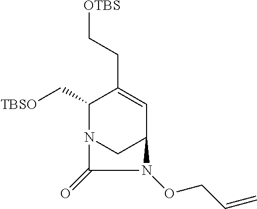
[TBSO]CC1N2CC(C=C1CC[OTBS])N(OCC=C)C2=O
